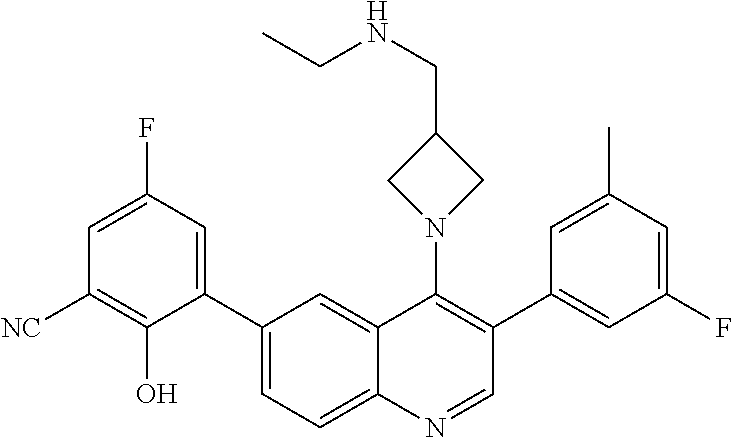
C1(C2=CC(F)=CC([NC])=C2O)=CC=C2C(=C1)C(N1CC(CNCC)C1)=C(C1=CC(F)=CC(C)=C1)C=N2
